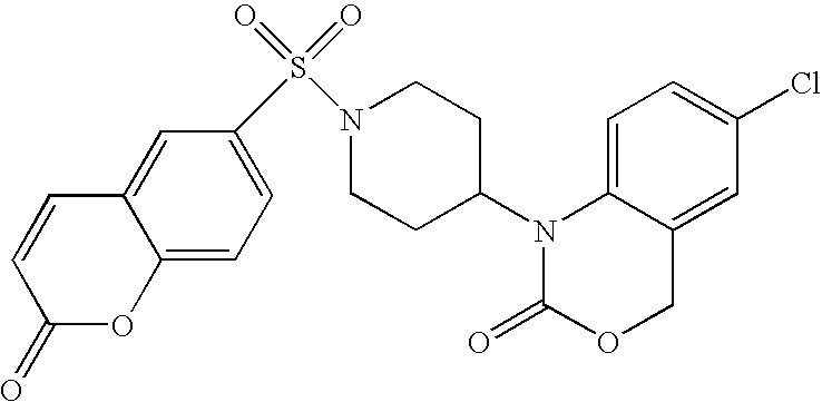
C1=C2C(=CC(Cl)=C1)COC(=O)N2C1CCN(S(=O)(=O)C2=CC=C3C(=C2)C=CC(=O)O3)CC1
